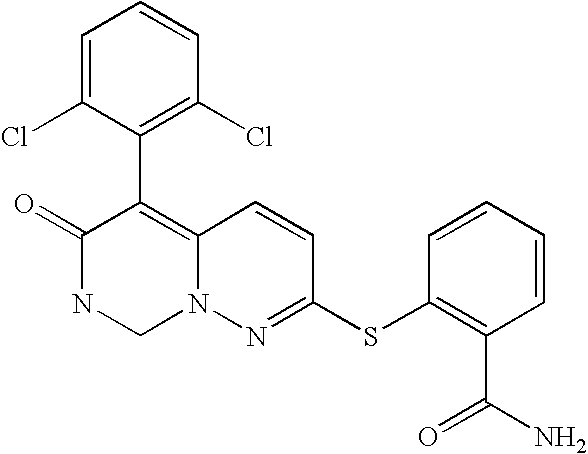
O=C1NCN2C(=C1C1=C(Cl)C=CC=C1Cl)C=CC(SC1=C(C(=O)N)C=CC=C1)=N2
